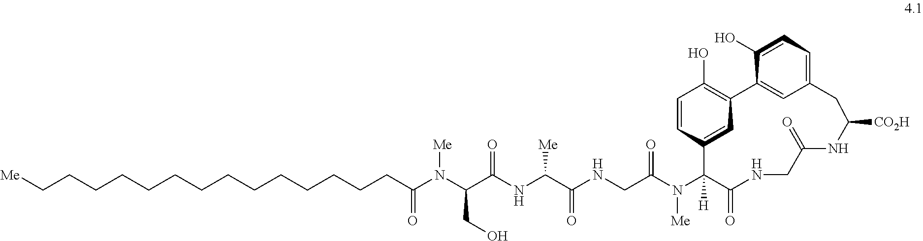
C1=CC2=CC(=C1O)C1=CC(=CC=C1O)CC([CO2H])NC(=O)CNC(=O)C2(N(C(CNC(C(NC(C(N(C(CCCCCCCCCCCCCC[Me])=O)[Me])CO)=O)[Me])=O)=O)[Me])[H]
